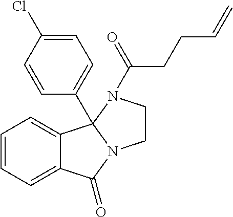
C12=CC=CC=C1C1(C3=CC=C(Cl)C=C3)N(C2=O)CCN1C(CCC=C)=O
